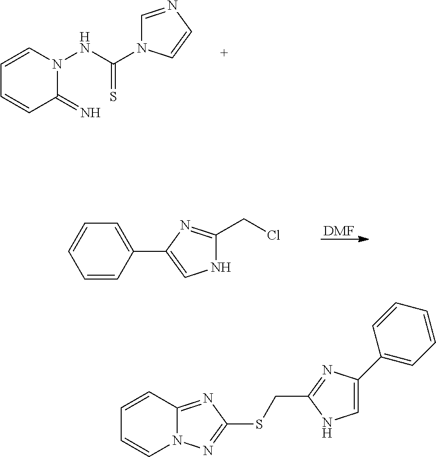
C1(=N)N(NC(N2C=NC=C2)=S)C=CC=C1.C1=CC(C2=CNC(CCl)=N2)=CC=C1.[DMF].C1=CC2=NC(SCC3=NC(C4=CC=CC=C4)=CN3)=NN2C=C1
